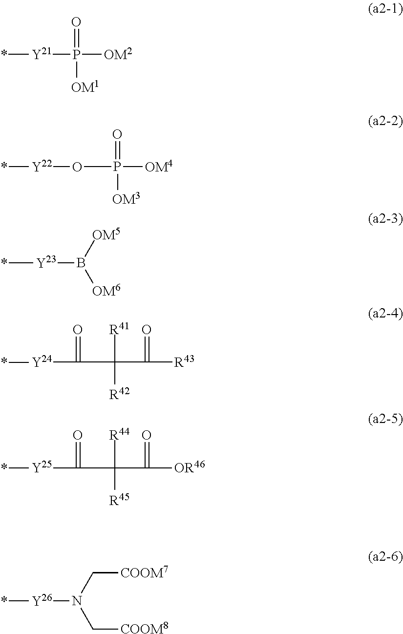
*[Y21]P([OM2])(=O)[OM1].[Y22](OP([OM4])(=O)[OM3])*.[Y23](*)B([OM5])[OM6].C(C(C([R43])=O)([R41])[R42])([Y24]*)=O.C(C(C([OR46])=O)([R44])[R45])([Y25]*)=O.*[Y26]N(C[COOM8])C[COOM7]
